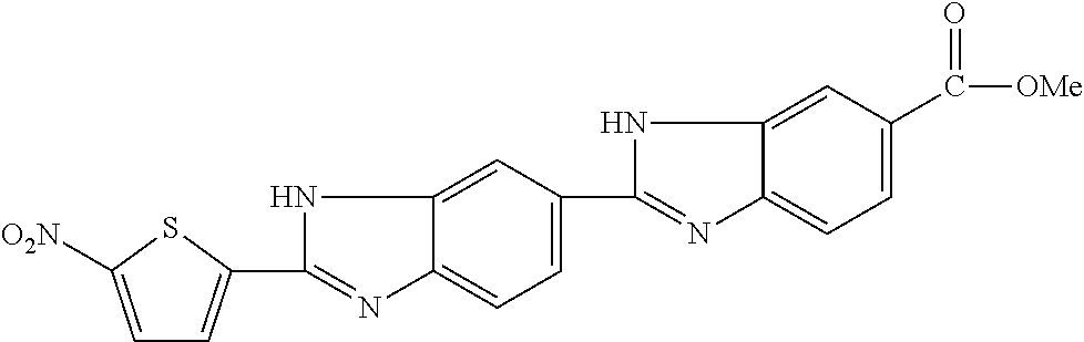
C1=C([O2N])SC(C2=NC3=CC=C(C4=NC5=CC=C(C([OMe])=O)C=C5N4)C=C3N2)=C1
